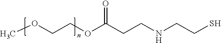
COCCOC(CCNCCS)=O
